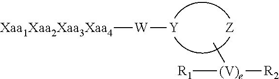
[Xaa1Xaa2Xaa3Xaa4][W][Y].[Z].C[(V)e]([R2])[R1]
